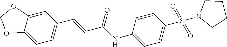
C12=CC(C=CC(NC3=CC=C(S(=O)(=O)N4CCCC4)C=C3)=O)=CC=C1OCO2
